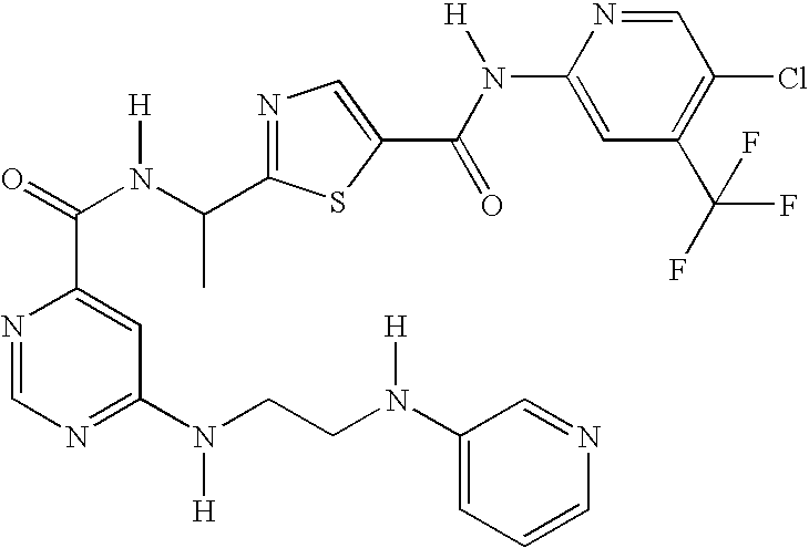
N1=C(C(N(C(=O)C2=CC(N(CCN(C3=CC=CN=C3)[H])[H])=NC=N2)[H])C)SC(C(N([H])C2=CC(C(F)(F)F)=C(Cl)C=N2)=O)=C1
